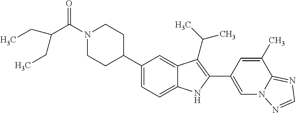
C1=C(C2=C(C(C)C)C3=CC(C4CCN(C(C(CC)CC)=O)CC4)=CC=C3N2)C=C(C)C2=NC=NN12
